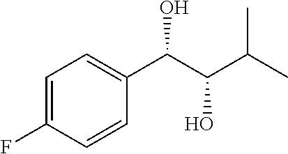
C1=C(F)C=CC(C(C(O)C(C)C)O)=C1
